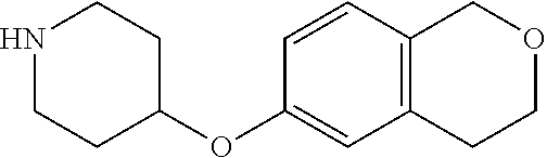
N1CCC(OC2=CC3=C(C=C2)COCC3)CC1
